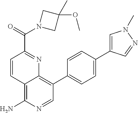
C12=C(N)N=CC(C3=CC=C(C4=CN(C)N=C4)C=C3)=C1N=C(C(=O)N1CC(OC)(C)C1)C=C2
